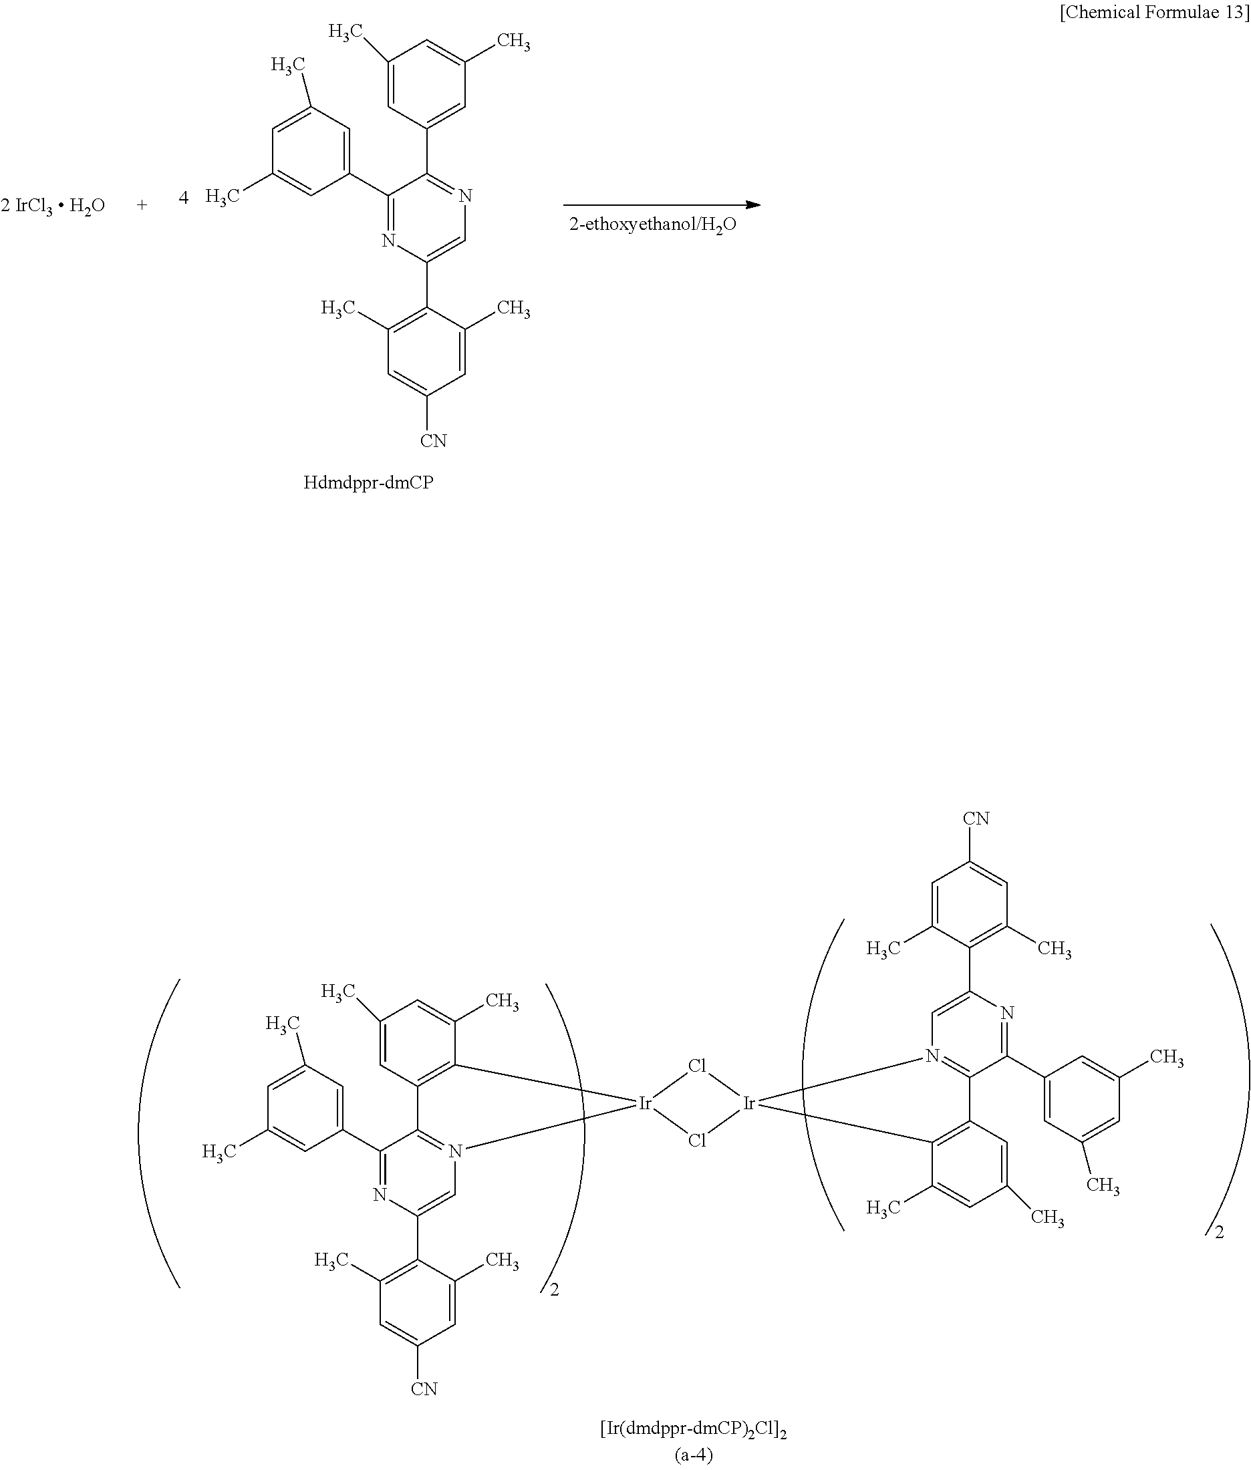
C12=C(C=C(C)C=C1C)C1=N([Ir]23Cl[Ir]2(Cl3)C3=C(C=C(C)C=C3C)C3=N2C=C(C2=C(C)C=C([CN])C=C2C)N=C3C2=CC(C)=CC(C)=C2)C=C(C2=C(C)C=C([CN])C=C2C)N=C1C1=CC(C)=CC(C)=C1.C1(C2=NC(C3=C(C)C=C([CN])C=C3C)=CN=C2C2=CC(C)=CC(C)=C2)=CC(C)=CC(C)=C1.[2 IrCl3  H2O]
